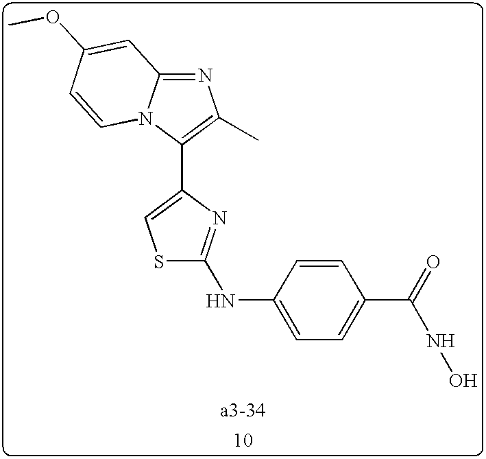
N1=C2N(C(C3=CSC(NC4=CC=C(C(=O)NO)C=C4)=N3)=C1C)C=CC(OC)=C2
